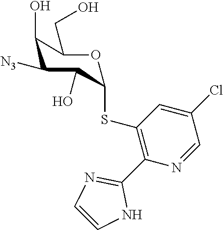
N1=CC(Cl)=CC(SC2OC(CO)C(O)C([N3])C2O)=C1C1=NC=CN1
